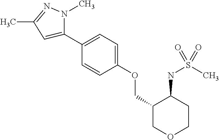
C1(C2=CC=C(OCC3COCCC3NS(C)(=O)=O)C=C2)=CC(C)=NN1C
